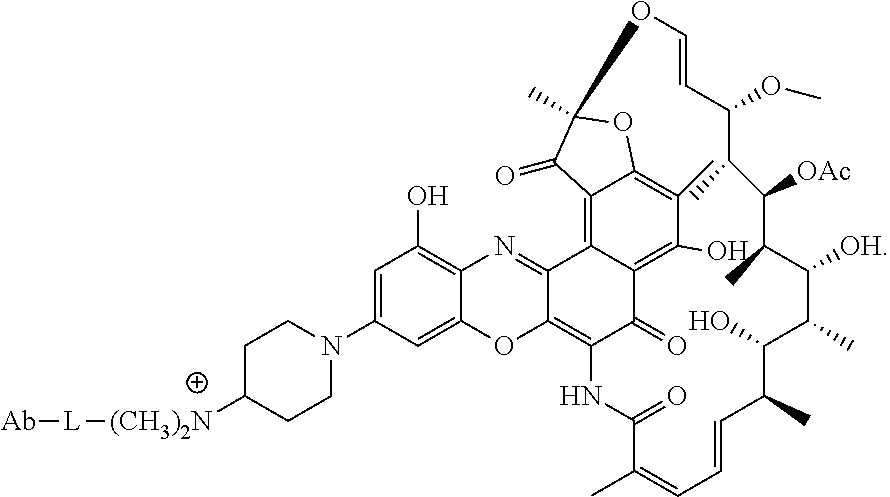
C12=C3C(=O)C4=C(O)C(C)=C5C(=C4C1=NC1=C(O)C=C(N4CCC([(CH3)2N][L][Ab])CC4)C=C1O2)C(=O)C(C)(O5)OC=CC(OC)C(C)C([OAc])C(C)C([OH])C(C)C(O)C(C)C=CC=C(C)C(=O)N3
